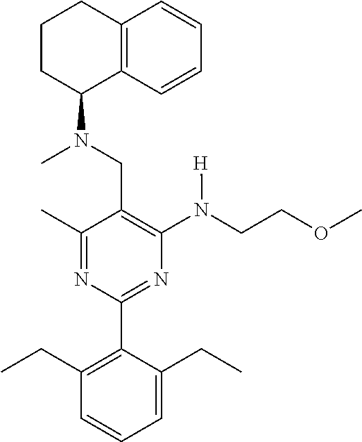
C1(C)=NC(C2=C(CC)C=CC=C2CC)=NC(N(CCOC)[H])=C1CN(C)C1C2=C(CCC1)C=CC=C2
